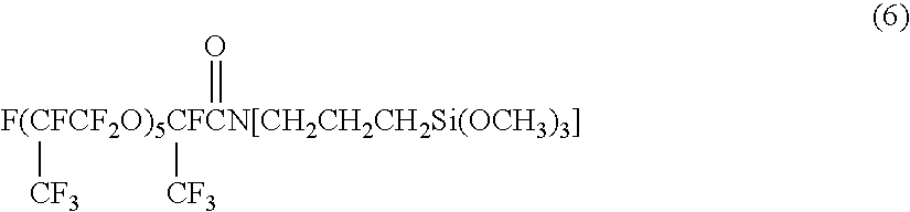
[F(CFCF2O)5CFCN[CH2CH2CH2Si(OCH3)3]]([CF3])([CF3])=O
